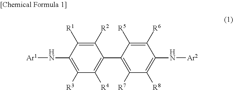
C1([R2])=C([R1])C(N[Ar1])=C([R3])C([R4])=C1C1=C([R7])C([R8])=C(N[Ar2])C([R6])=C1[R5]
